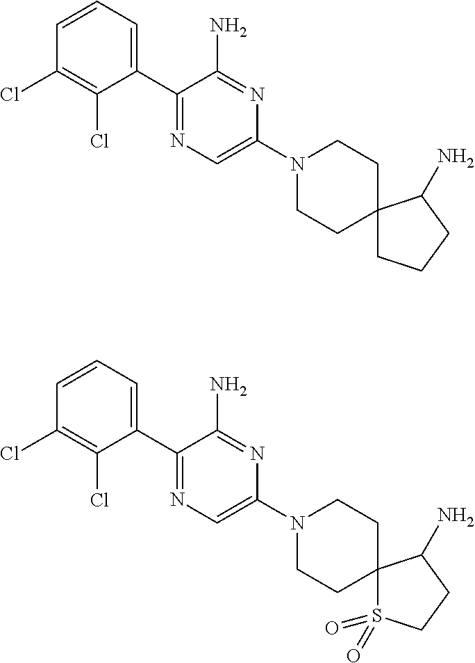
C1=CC(Cl)=C(Cl)C(C2=NC=C(N3CCC4(CC3)CCCC4N)N=C2N)=C1.C1=CC(Cl)=C(Cl)C(C2=NC=C(N3CCC4(CC3)S(=O)(=O)CCC4N)N=C2N)=C1
